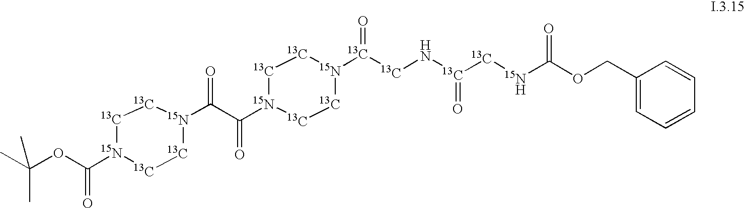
[13C]1[13C][15N](C(C([15N]2[13C][13C][15N](C(OC(C)(C)C)=O)[13C][13C]2)=O)=O)[13C][13C][15N]1[13C]([13C]N[13C]([13C][15N   H]C(OCC1=CC=CC=C1)=O)=O)=O
